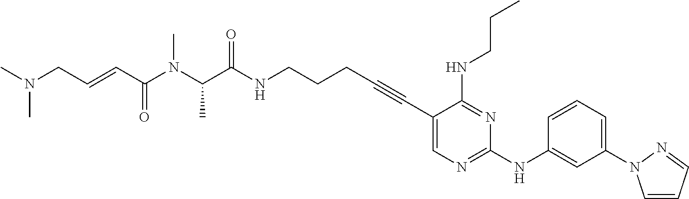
C1(C#CCCCNC(C(N(C(C=CCN(C)C)=O)C)C)=O)=CN=C(NC2=CC(N3C=CC=N3)=CC=C2)N=C1NCCC
